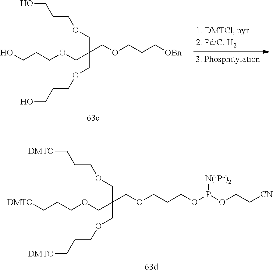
OCCCOCC(COCCC[OBn])(COCCCO)COCCCO.[DMTO]CCCOCC(COCCCOP(OCC[CN])[N(iPr)2])(COCCC[DMTO])COCCC[DMTO]
